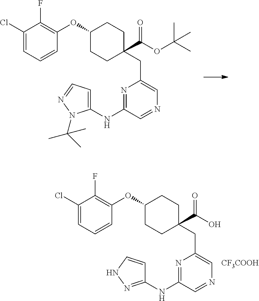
N1=C(NC2=CC=NN2C(C)(C)C)C=NC=C1CC1(C(OC(C)(C)C)=O)CCC(OC2=C(F)C(Cl)=CC=C2)CC1.N1=C(NC2=NNC=C2)C=NC=C1CC1(C(O)=O)CCC(OC2=C(F)C(Cl)=CC=C2)CC1.[CF3COOH]
